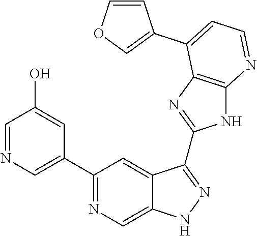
C1(C2=NC=C3C(=C2)C(C2=NC4=C(N2)N=CC=C4C2=COC=C2)=NN3)=CN=CC(O)=C1
